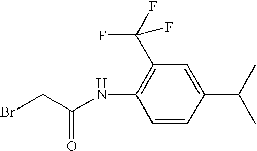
C1(C(C)C)=CC(C(F)(F)F)=C(NC(CBr)=O)C=C1
